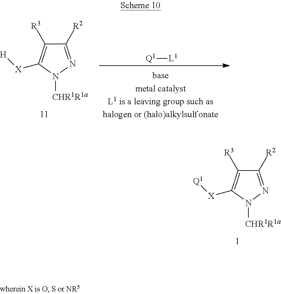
C1([R2])=NN([CHR1R1a])C([X][Q1])=C1[R3].C1([R2])=NN([CHR1R1a])C([X][H])=C1[R3].[Q1][L1]
